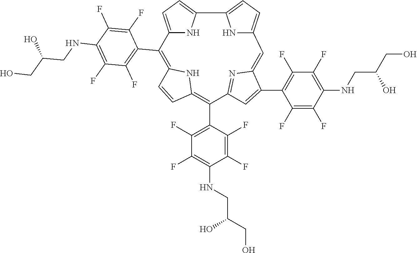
C12=CC=C(N1)C1=CC=C(C=C3N=C(C=C3C3=C(F)C(F)=C(NCC(CO)O)C(F)=C3F)C(C3=C(F)C(F)=C(NCC(CO)O)C(F)=C3F)=C3NC(=C2C2=C(F)C(F)=C(NCC(CO)O)C(F)=C2F)C=C3)N1
